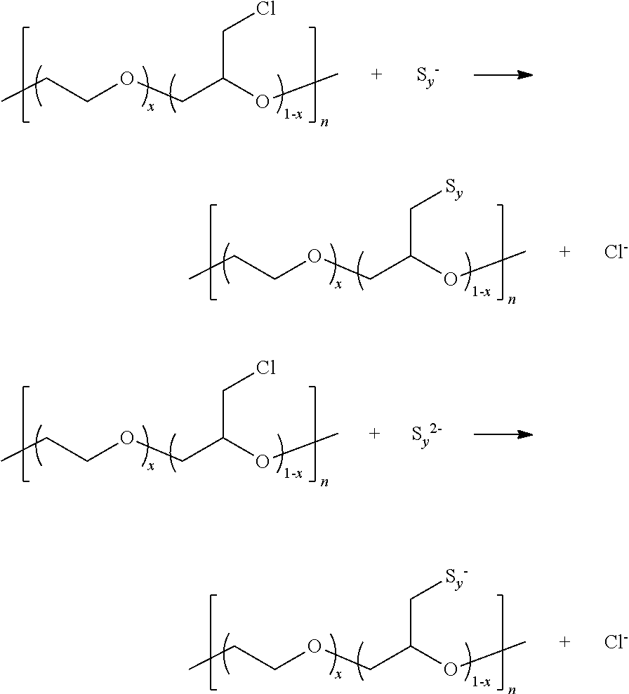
CCCOCC(OC)CCl.[1-x].CCCOCC(OC)C[Sy].[1-x].[Cl-].CCCOCC(OC)CCl.[1-x].CCCOCC(OC)C[Sy-].[1-x].[Cl-]
